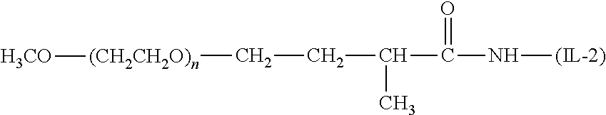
N(C(=O)C(CC[(CH2CH2O)n][H3CO])C)[(IL-2)]
